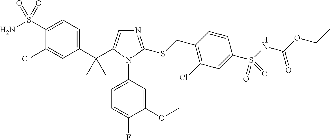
C1(C(C2=CN=C(SCC3=C(Cl)C=C(S(NC(OCC)=O)(=O)=O)C=C3)N2C2=CC=C(F)C(OC)=C2)(C)C)=CC=C(S(N)(=O)=O)C(Cl)=C1
